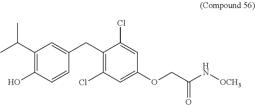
C(C(=O)N[OCH3])OC1=CC(Cl)=C(CC2=CC(C(C)C)=C(O)C=C2)C(Cl)=C1
